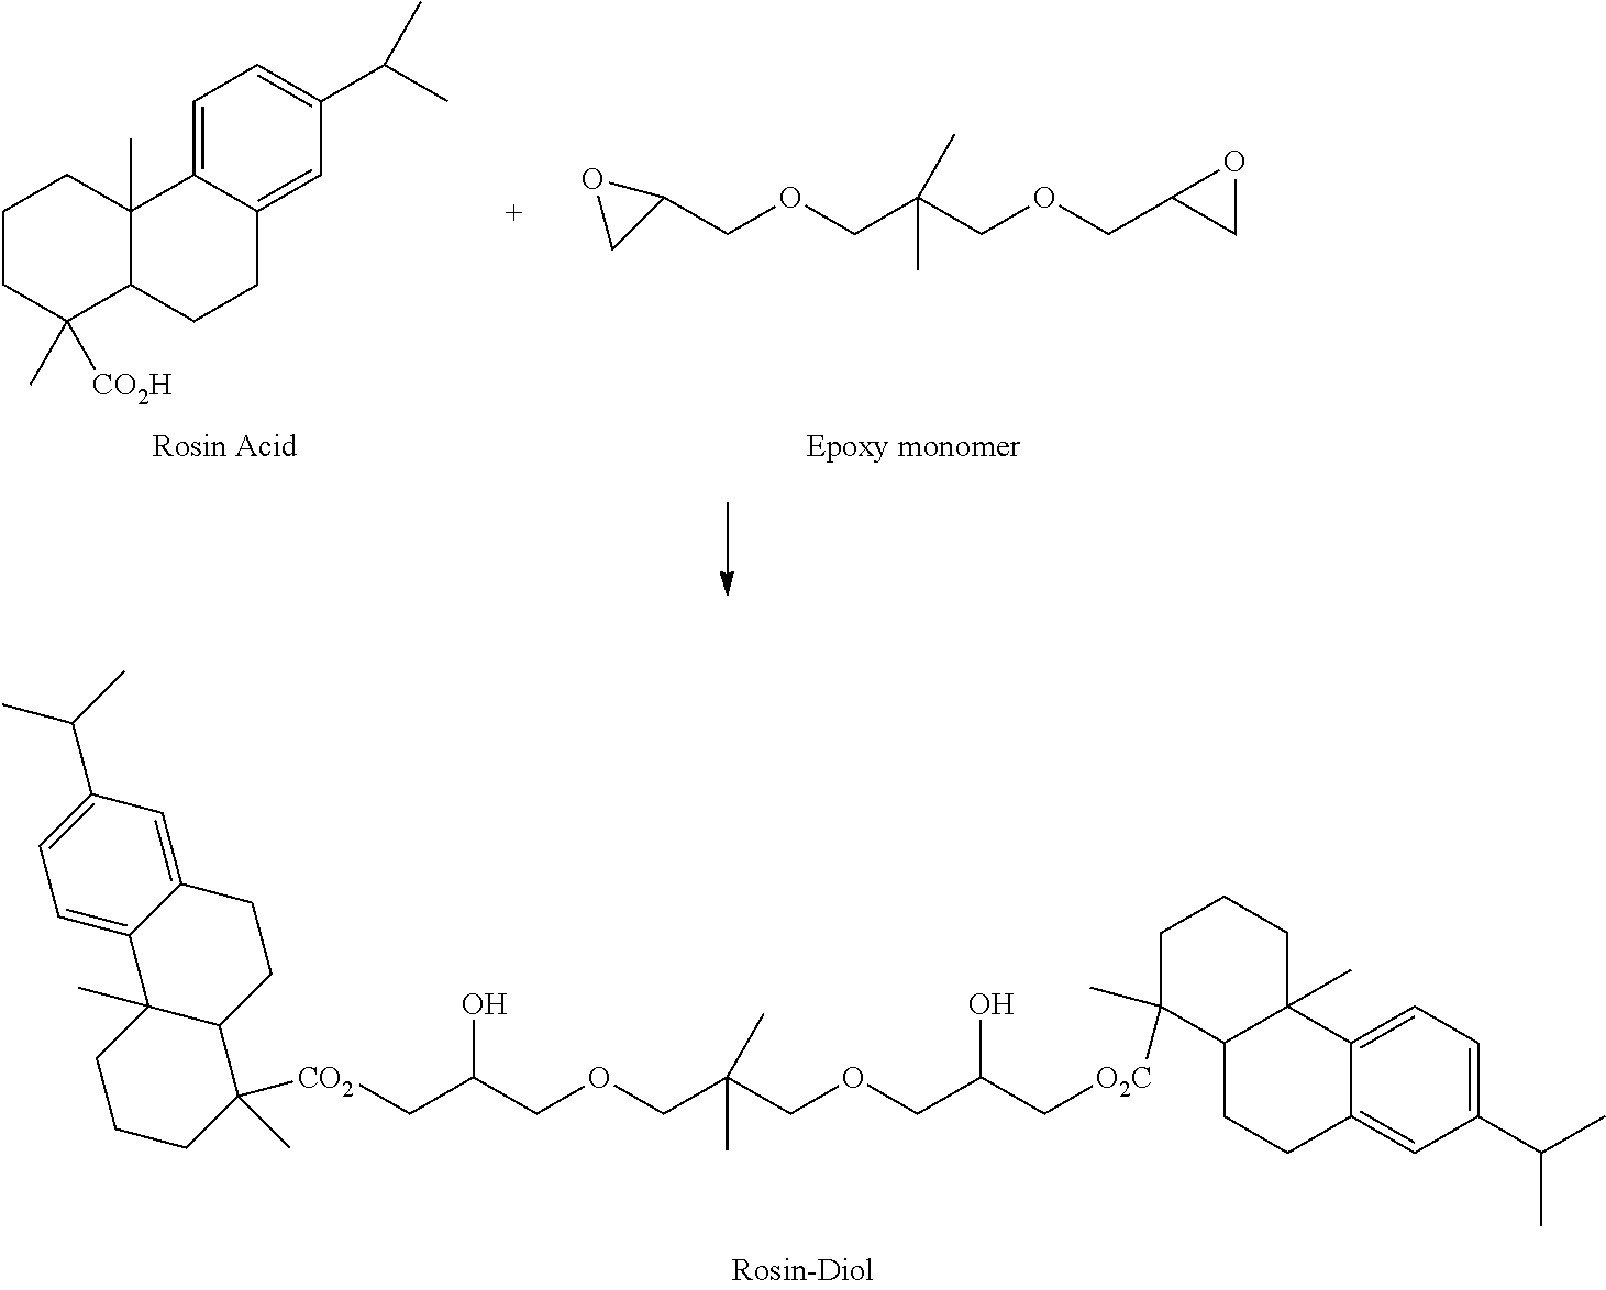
O1CC1COCC(C)(C)COCC1CO1.C1CC(C)([CO2H])C2C(C)(C1)C1=CC=C(C(C)C)C=C1CC2.C1(C(C)C)=CC=C2C(=C1)CCC1C2(C)CCCC1(C)[O2C]CC(COCC(C)(C)COCC(C[CO2]C1(C)C2C(C)(CCC1)C1=CC=C(C(C)C)C=C1CC2)O)O
